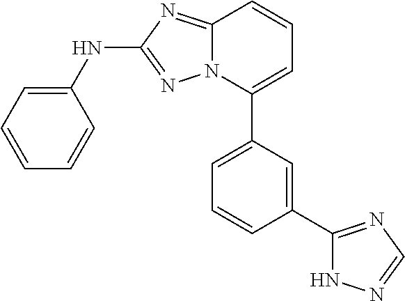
C1(C2=NC=NN2)=CC(C2=CC=CC3=NC(NC4=CC=CC=C4)=NN23)=CC=C1
